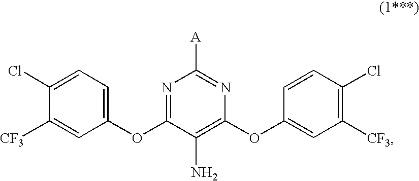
C1([A])=NC(OC2=CC([CF3])=C(Cl)C=C2)=C(N)C(OC2=CC=C(Cl)C([CF3])=C2)=N1
